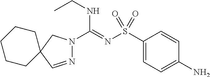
C1(S(N=C(NCC)N2N=CC3(C2)CCCCC3)(=O)=O)=CC=C(N)C=C1
